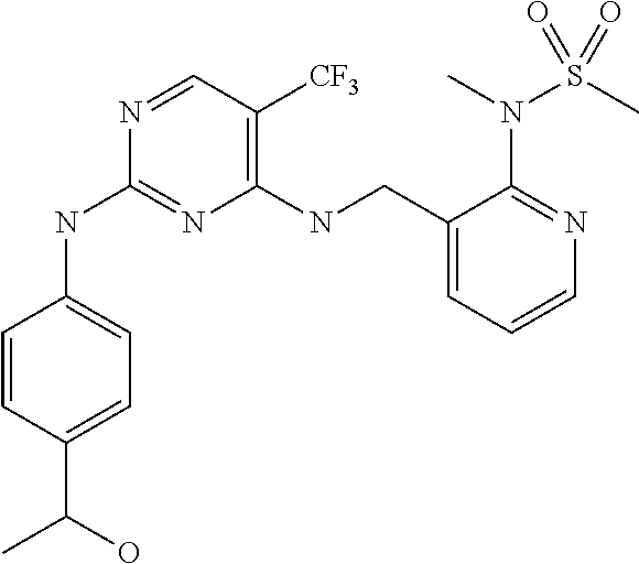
C1=CC(C(C)O)=CC=C1NC1=NC(NCC2=CC=CN=C2N(C)S(=O)(C)=O)=C([CF3])C=N1
